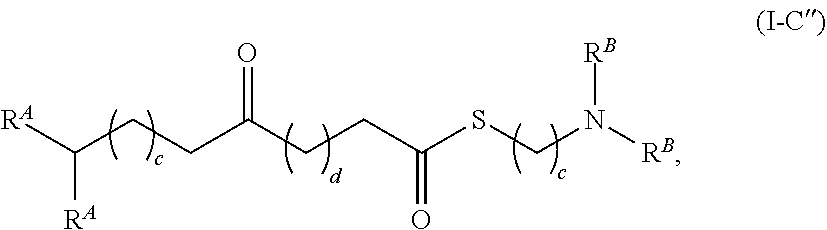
C(CC(SCN([RB])[RB])=O)C(=O)CCC([RA])[RA]
